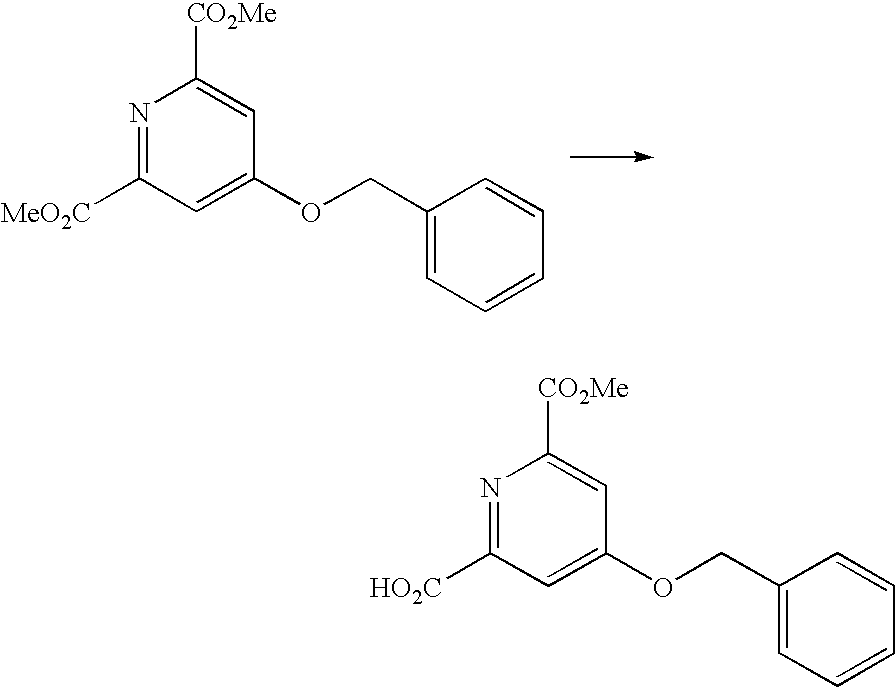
N1=C([MeO2C])C=C(OCC2=CC=CC=C2)C=C1[CO2Me].N1=C([HO2C])C=C(OCC2=CC=CC=C2)C=C1[CO2Me]
